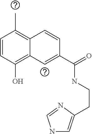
C1=CC(O)=C2C(=C1C)C=CC(C(=O)NCCC1=CNC=N1)=C2
